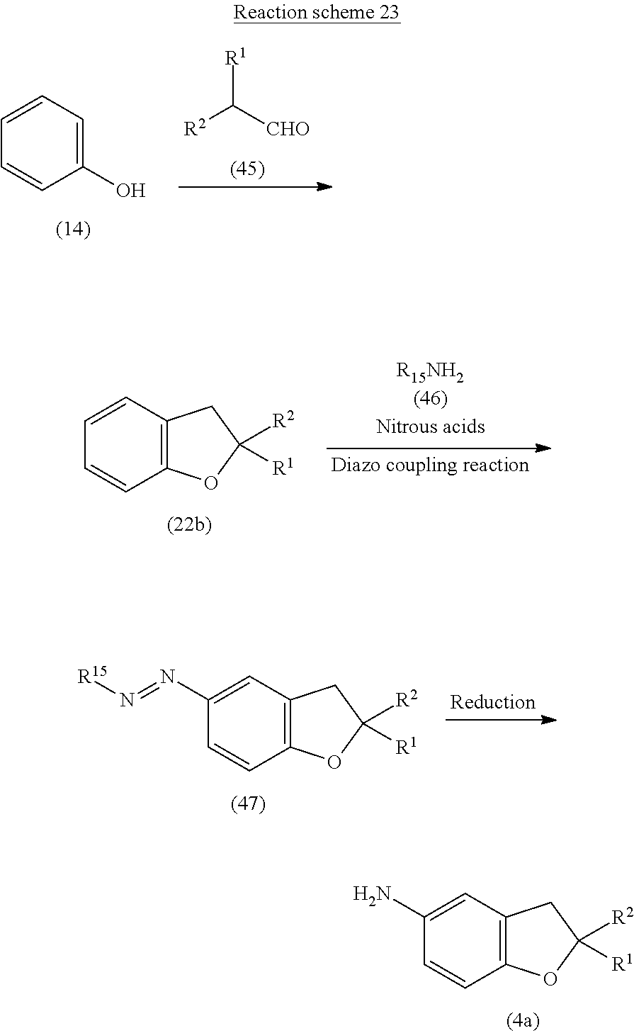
C12=C(C=C(N)C=C1)CC([R2])([R1])O2.C1(O)=CC=CC=C1.[R2]C([CHO])[R1].C12=C(C=C(N=N[R15])C=C1)CC([R2])([R1])O2.C12=C(C=CC=C1)CC([R2])([R1])O2
